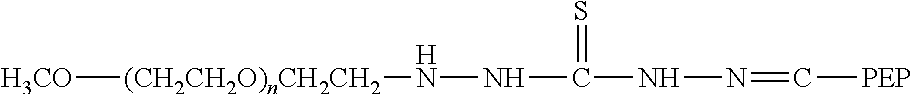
[H3CO][(CH2CH2O)nCH2CH2]NNC(NN=C[PEP])=S
